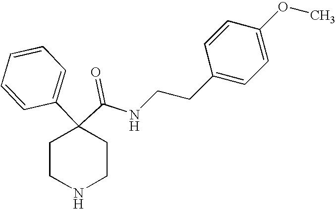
N(C(C1(C2=CC=CC=C2)CCNCC1)=O)CCC1=CC=C(OC)C=C1
